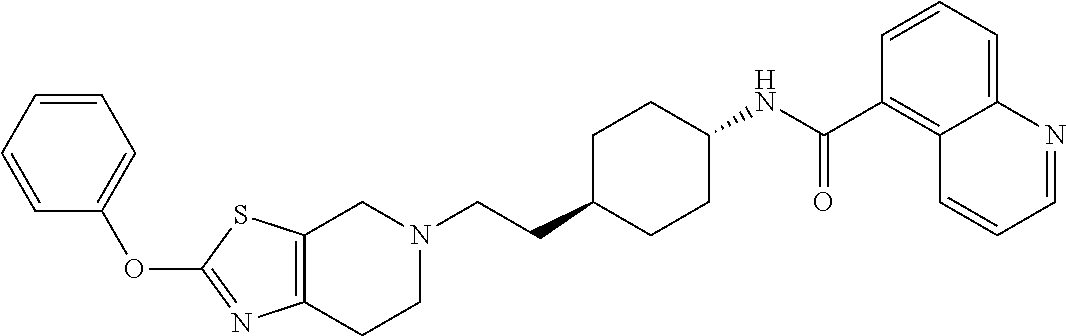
C1(OC2=CC=CC=C2)=NC2=C(S1)CN(CCC1CCC(NC(C3=C4C(=CC=C3)N=CC=C4)=O)CC1)CC2
